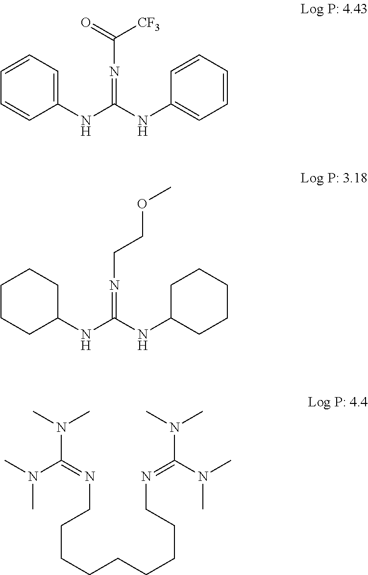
C(N=C(NC1=CC=CC=C1)NC1=CC=CC=C1)([CF3])=O.C(N=C(NC1CCCCC1)NC1CCCCC1)COC.N(C(=NCCCCCCCCCN=C(N(C)C)N(C)C)N(C)C)(C)C
